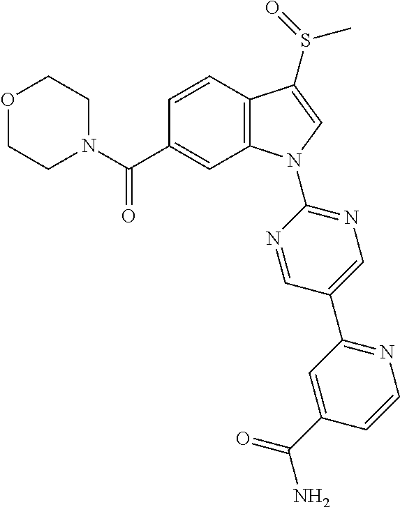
O1CCN(C(C2=CC3=C(C=C2)C(S(=O)C)=CN3C2=NC=C(C3=NC=CC(C(N)=O)=C3)C=N2)=O)CC1
